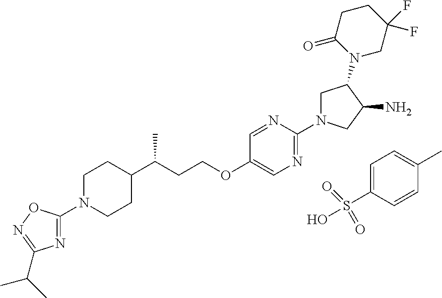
C1=C(S(O)(=O)=O)C=CC(C)=C1.N1=C(N2CC(N3CC(F)(F)CCC3=O)C(N)C2)N=CC(OCCC(C2CCN(C3=NC(C(C)C)=NO3)CC2)C)=C1
